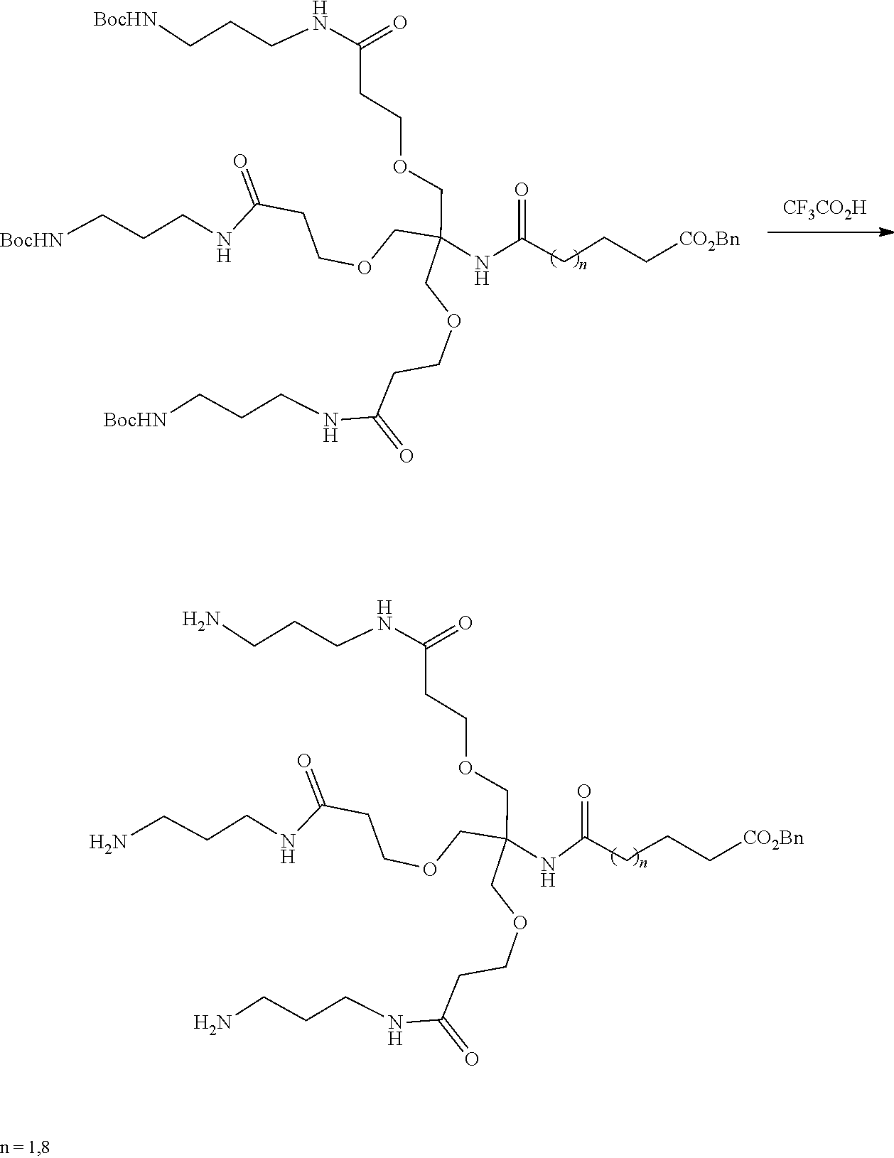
[CF3CO2H].C(CCNC(CCOCC(NC(CCCC[CO2Bn])=O)(COCCC(NCCC[BocHN])=O)COCCC(NCCC[BocHN])=O)=O)[BocHN].C(CN)CNC(CCOCC(NC(CCCC[CO2Bn])=O)(COCCC(NCCCN)=O)COCCC(NCCCN)=O)=O
